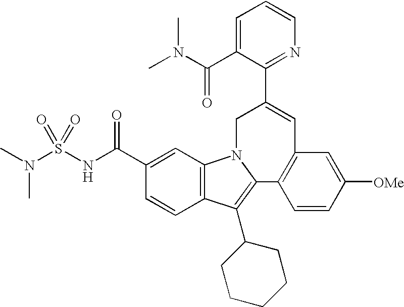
C1(C(N(C)C)=O)=CC=CN=C1C1=CC2=C(C=CC([OMe])=C2)C2=C(C3CCCCC3)C3=C(N2C1)C=C(C(NS(N(C)C)(=O)=O)=O)C=C3
